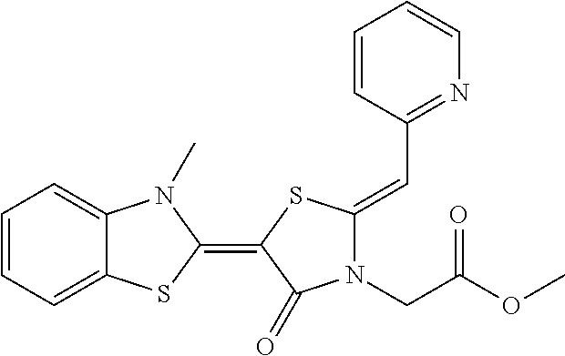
C1=CC=C2C(=C1)N(C)C(=C1SC(=CC3=NC=CC=C3)N(CC(OC)=O)C1=O)S2
